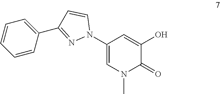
C1(N2C=CC(C3=CC=CC=C3)=N2)=CN(C)C(=O)C(O)=C1
